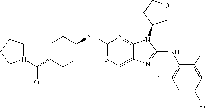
C(C1CCC(NC2=NC=C3C(=N2)N(C2COCC2)C(NC2=C(F)C=C(F)C=C2F)=N3)CC1)(=O)N1CCCC1
